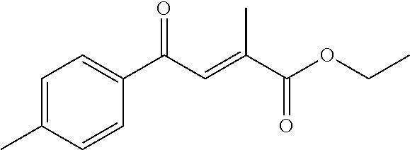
C1=C(C)C=CC(C(C=C(C(OCC)=O)C)=O)=C1
